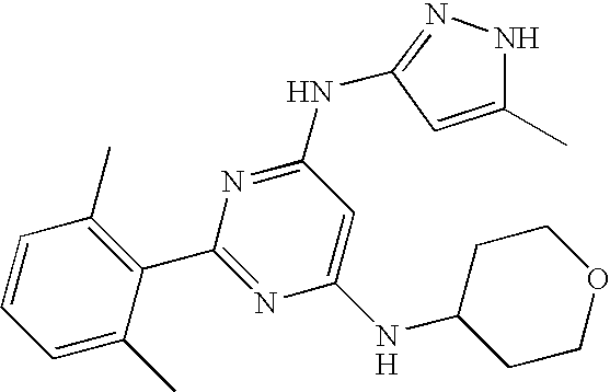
C1=CC(C)=C(C2=NC(NC3CCOCC3)=CC(NC3=NNC(C)=C3)=N2)C(C)=C1.[H]
